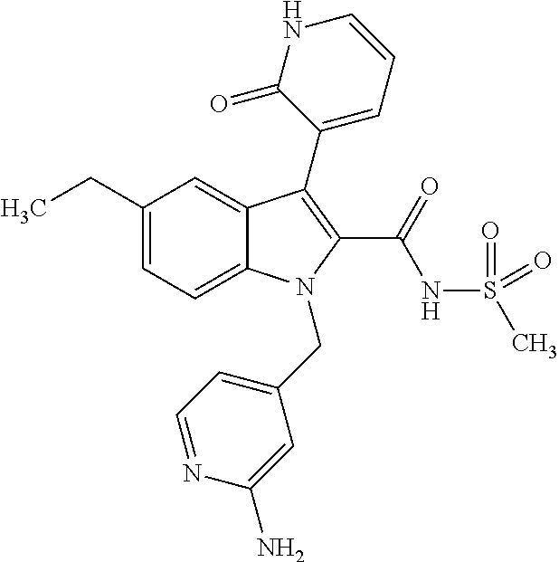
C1(CC)=CC=C2C(=C1)C(C1=CC=CNC1=O)=C(C(=O)NS(C)(=O)=O)N2CC1=CC=NC(N)=C1
